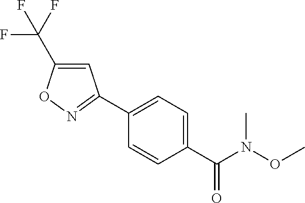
C1(C2=NOC(C(F)(F)F)=C2)=CC=C(C(N(C)OC)=O)C=C1
